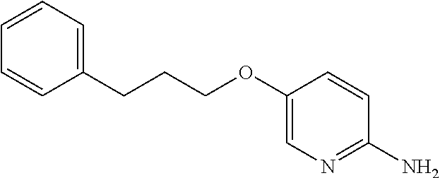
C1(OCCCC2=CC=CC=C2)=CN=C(N)C=C1
